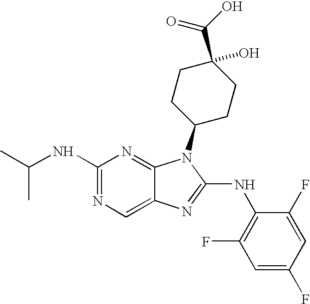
N1=C(NC(C)C)N=C2C(=C1)N=C(NC1=C(F)C=C(F)C=C1F)N2C1CCC(C(O)=O)(O)CC1
